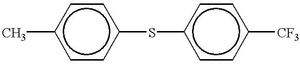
c1(C)ccc(Sc2ccc([CF3])cc2)cc1
